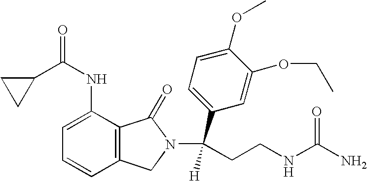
C1=C(NC(=O)C2CC2)C2=C(C=C1)CN(C(C1=CC=C(OC)C(OCC)=C1)([H])CCNC(N)=O)C2=O
